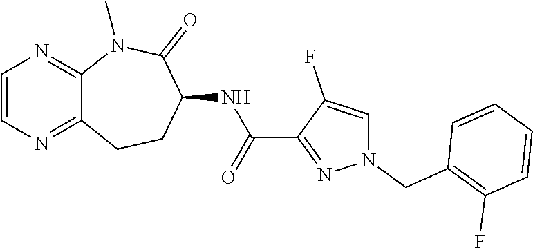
C12=NC=CN=C1N(C)C(=O)C(NC(C1=NN(CC3=C(F)C=CC=C3)C=C1F)=O)CC2
